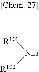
[NLi]([R101])[R102]
